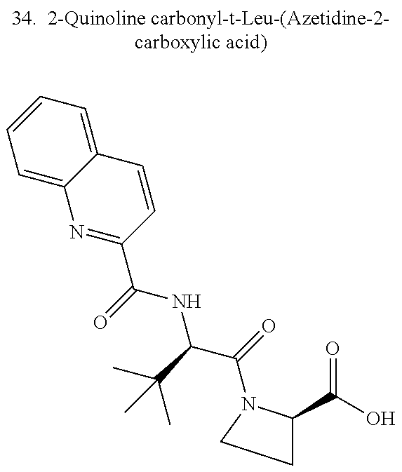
C1=C2C(=CC=C1)C=CC(C(=O)NC(C(=O)N1C(C(O)=O)CC1)C(C)(C)C)=N2
